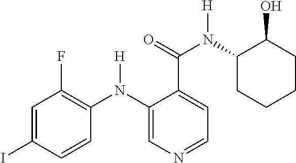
C1=C(I)C=CC(N(C2=CN=CC=C2C(=O)N([H])C2CCCCC2O)[H])=C1F
